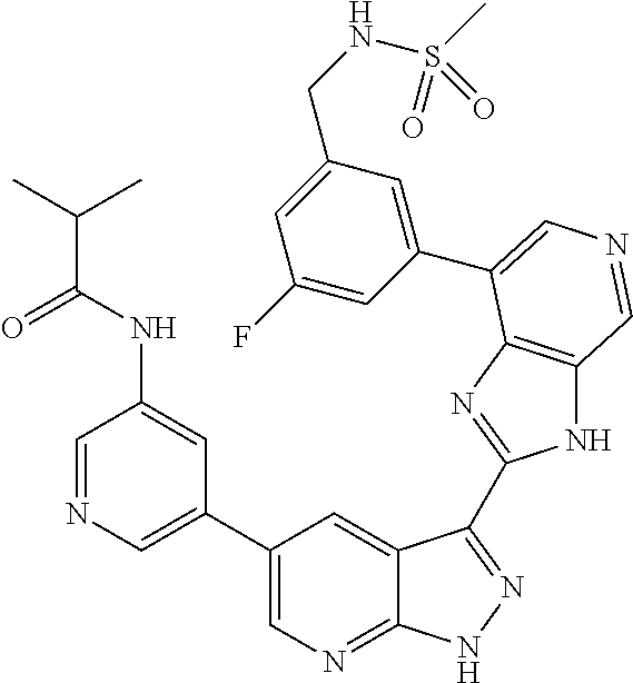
C1(C2=CN=CC(NC(C(C)C)=O)=C2)=CN=C2C(=C1)C(C1=NC3=C(N1)C=NC=C3C1=CC(CNS(C)(=O)=O)=CC(F)=C1)=NN2
